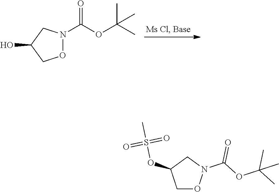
N1(C(OC(C)(C)C)=O)OCC(O)C1.C1ON(C(OC(C)(C)C)=O)CC1OS(C)(=O)=O
